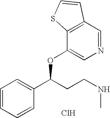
C1=CC=CC(C(CCNC)OC2=CN=CC3=C2SC=C3)=C1.Cl
